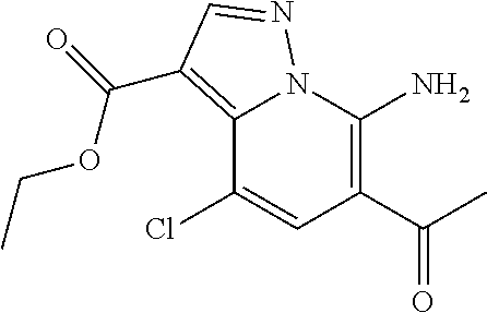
C12=C(C(OCC)=O)C=NN1C(N)=C(C(=O)C)C=C2Cl
